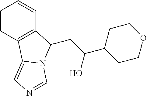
C(C(O)C1CCOCC1)C1C2=C(C=CC=C2)C2=CN=CN21
